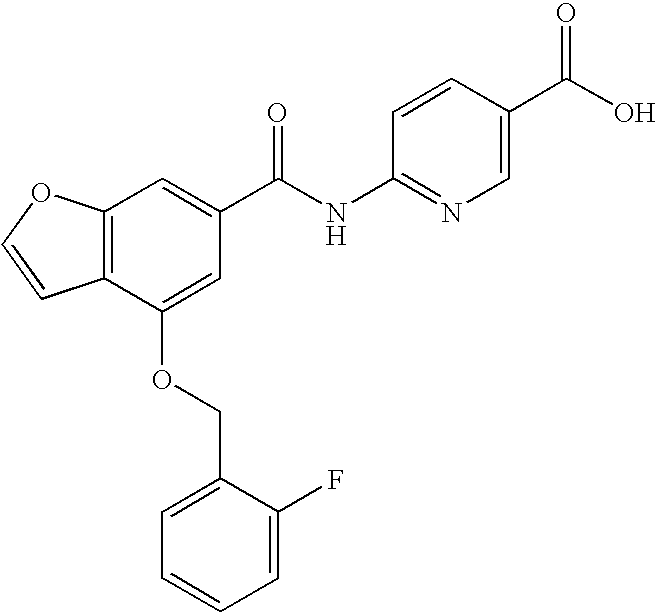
C12=C(C(OCC3=CC=CC=C3F)=CC(C(NC3=NC=C(C(O)=O)C=C3)=O)=C1)C=CO2
